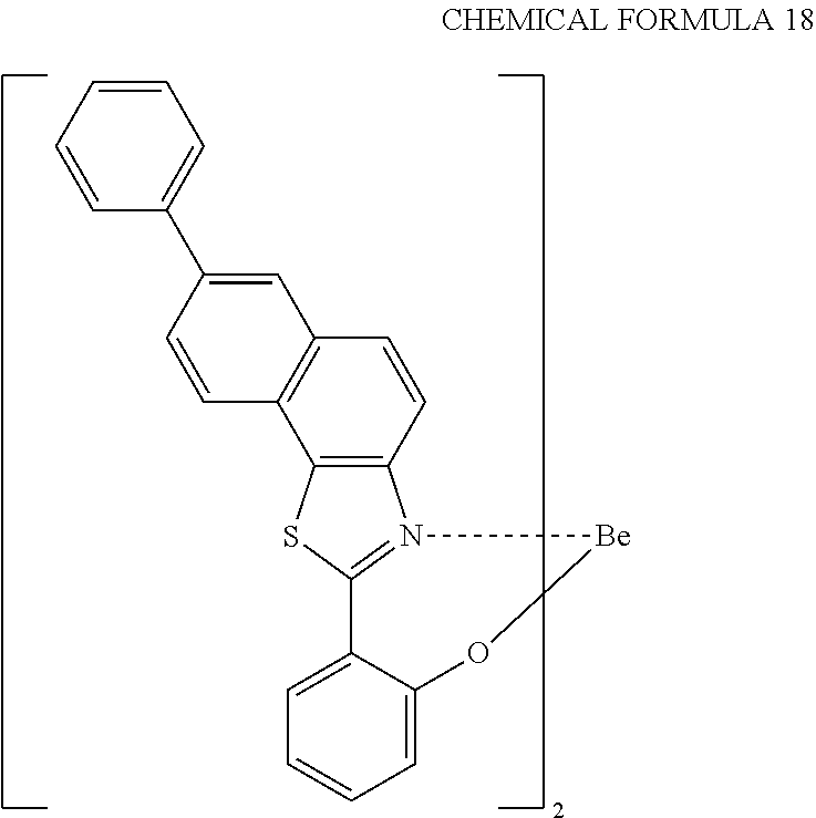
C12=C(C=CC3=C1C=CC(C1=CC=CC=C1)=C3)N1=C(S2)C2=CC=CC=C2O[Be]1
